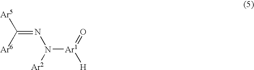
C(=NN([Ar1](=O)[H])[Ar2])([Ar6])[Ar5]
